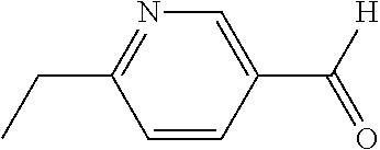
C1=CC(C([H])=O)=CN=C1CC
